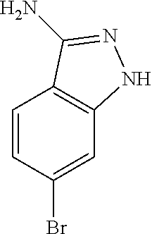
C1(Br)=CC2=C(C=C1)C(N)=NN2
